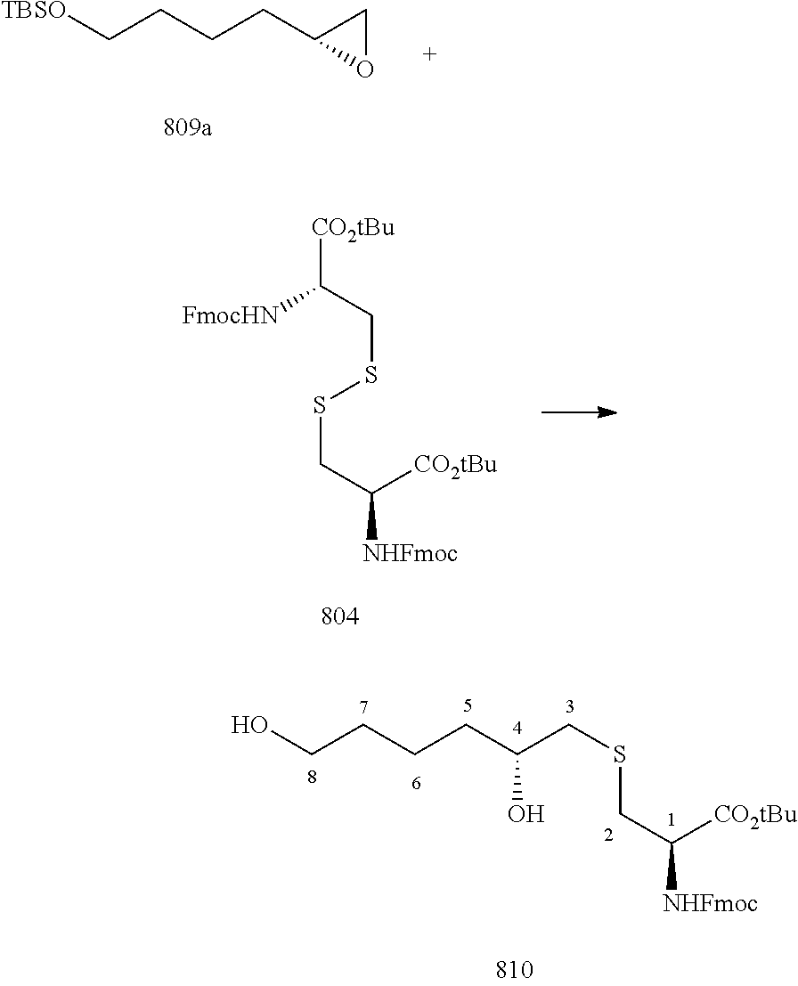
[FmocHN]C(CSSCC([CO2tBu])[NHFmoc])[CO2tBu].C(CCCC1OC1)[TBSO].C(C([CO2tBu])[NHFmoc])SCC(CCCCO)O
